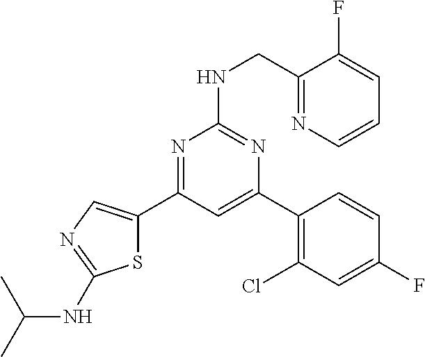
N1=C(C2=CN=C(NC(C)C)S2)C=C(C2=C(Cl)C=C(F)C=C2)N=C1NCC1=NC=CC=C1F
